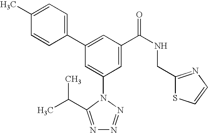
C1(C2=CC(C(NCC3=NC=CS3)=O)=CC(N3C(C(C)C)=NN=N3)=C2)=CC=C(C)C=C1
